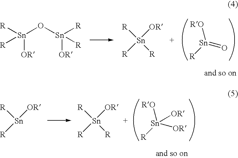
[RO][Sn](=O)[R].[Sn]([R])([R])(O[Sn]([R])([R])[OR])[OR].[Sn]([R])([R])([R])[OR].[RO][Sn]([R])([OR])[OR].[Sn]([R])([R])([R])[OR].[Sn]([R])([R])[OR]
